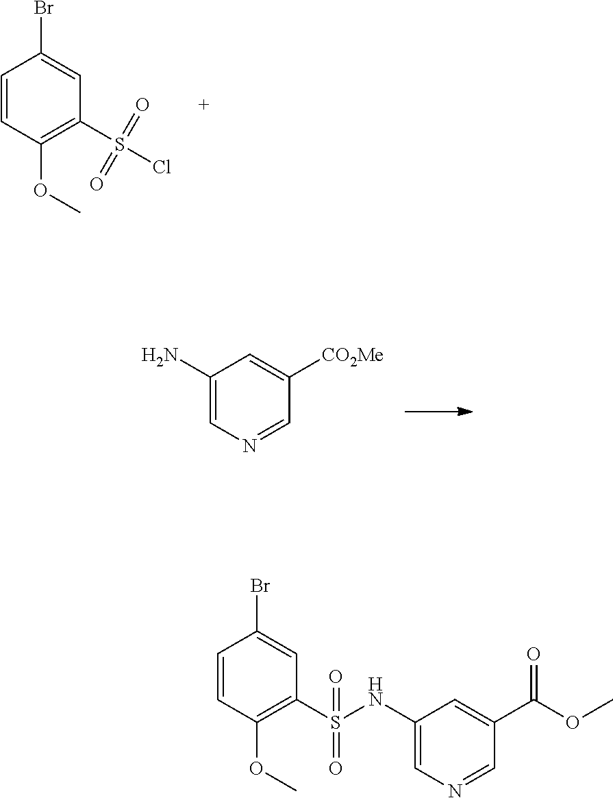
C1=CC(OC)=C(S(Cl)(=O)=O)C=C1Br.C1(N)=CN=CC([CO2Me])=C1.C1=CC(OC)=C(S(NC2=CN=CC(C(OC)=O)=C2)(=O)=O)C=C1Br
